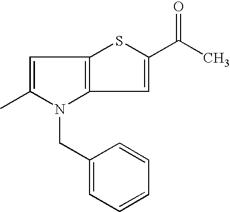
C1=C(C)N(CC2=CC=CC=C2)C2=C1SC(C(C)=O)=C2
